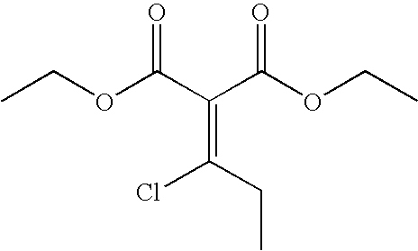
CCOC(C(C(OCC)=O)=C(Cl)CC)=O
